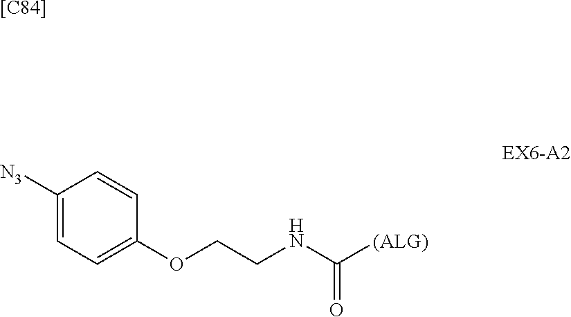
[[C84]].C(CNC([(ALG)])=O)OC1=CC=C([N3])C=C1
